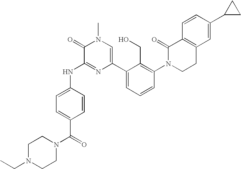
C1=C(NC2=NC(C3=CC=CC(N4CCC5=C(C4=O)C=CC(C4CC4)=C5)=C3CO)=CN(C)C2=O)C=CC(C(=O)N2CCN(CC)CC2)=C1
